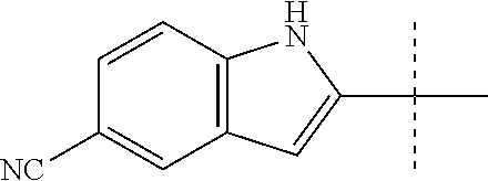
C12=C(C=C([NC])C=C1)C=C(C(C)(C)C)N2
